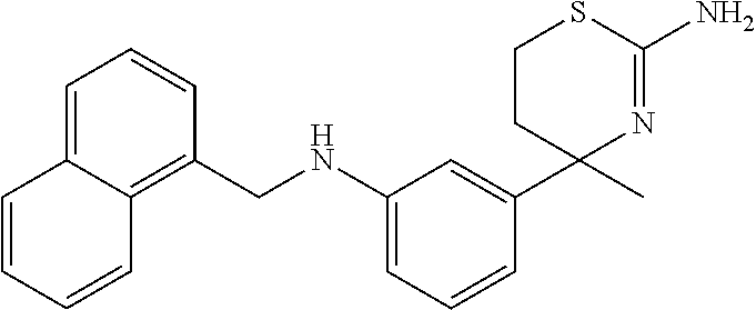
C1=CC=C(NCC2=C3C(=CC=C2)C=CC=C3)C=C1C1(C)N=C(N)SCC1
